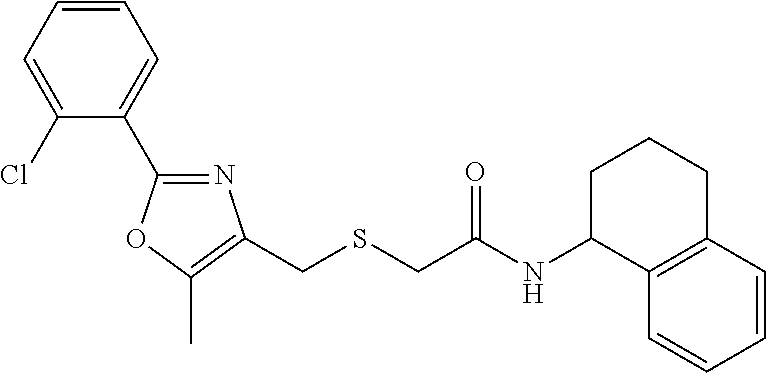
N1=C(C2=CC=CC=C2Cl)OC(C)=C1CSCC(NC1C2=C(CCC1)C=CC=C2)=O
